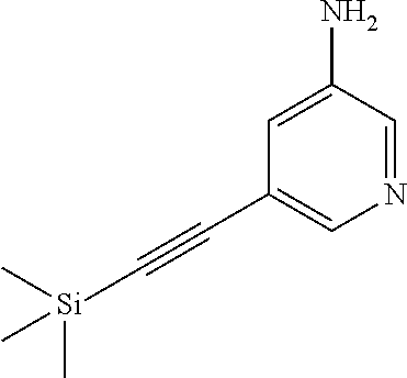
N1=CC(N)=CC(C#C[Si](C)(C)C)=C1
